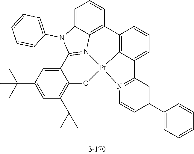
C12=CC=CC3=C1[Pt]1(N4=C2C=C(C2=CC=CC=C2)C=C4)N2=C(N(C4=CC=CC=C4)C4=CC=CC3=C42)C2=CC(C(C)(C)C)=CC(C(C)(C)C)=C2O1
